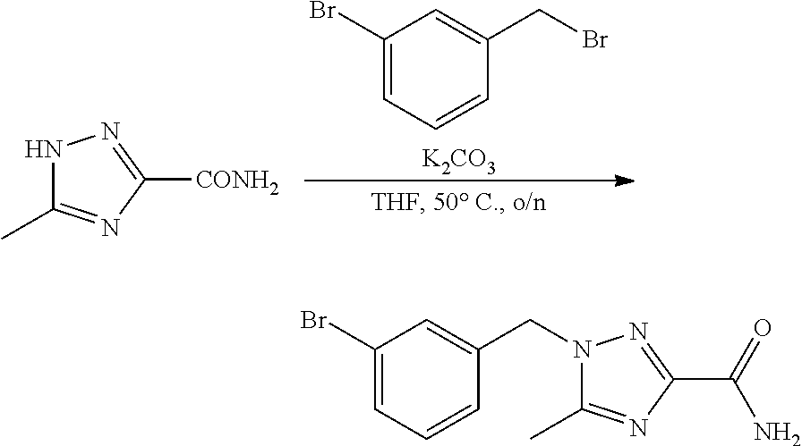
C1(Br)=CC=CC(CBr)=C1.[K2CO3].N1C(C)=NC([CONH2])=N1.C1(Br)=CC=CC(CN2C(C)=NC(C(=O)N)=N2)=C1
